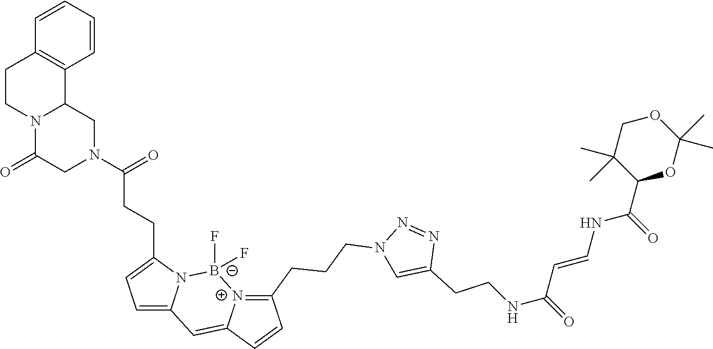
O1C(C)(C)OC(C(NC=CC(NCCC2=CN(CCCC3=[N+]4C(=CC5=CC=C(CCC(N6CC(=O)N7C(C8=C(C=CC=C8)CC7)C6)=O)N5[B-]4(F)F)C=C3)N=N2)=O)=O)C(C)(C)C1
